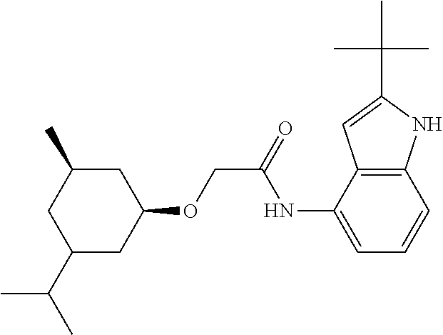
C1(OCC(NC2=CC=CC3=C2C=C(C(C)(C)C)N3)=O)CC(C)CC(C(C)C)C1
